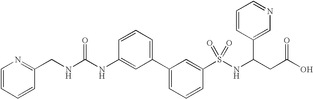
C(NC(NC1=CC(C2=CC=CC(S(NC(CC(O)=O)C3=CN=CC=C3)(=O)=O)=C2)=CC=C1)=O)C1=NC=CC=C1
